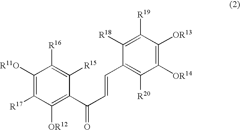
C1([R11O])=C([R17])C([OR12])=C(C(C=CC2=C([R20])C([OR14])=C([OR13])C([R19])=C2[R18])=O)C([R15])=C1[R16]
